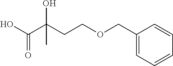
C1(COCCC(C(O)=O)(O)C)=CC=CC=C1
